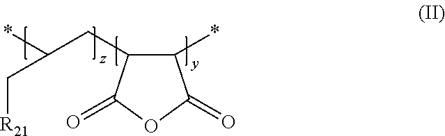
C1(*)C(CC(*)C[R21])C(=O)OC1=O
